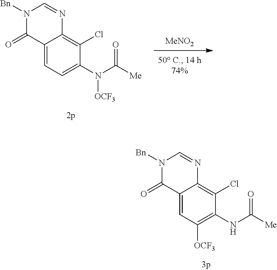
N(C([Me])=O)C1=C([OCF3])C=C2C(=C1Cl)N=CN([Bn])C2=O.[MeNO2].N(C([Me])=O)([OCF3])C1=CC=C2C(=C1Cl)N=CN([Bn])C2=O
